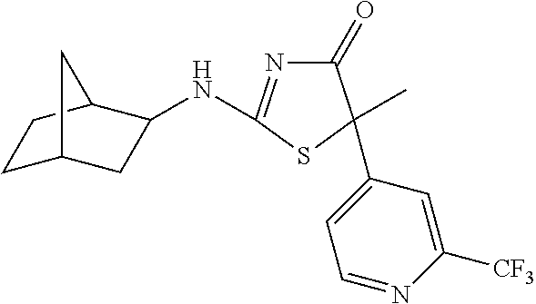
N(C1=NC(=O)C(C2=CC=NC([CF3])=C2)(C)S1)C1CC2CCC1C2
